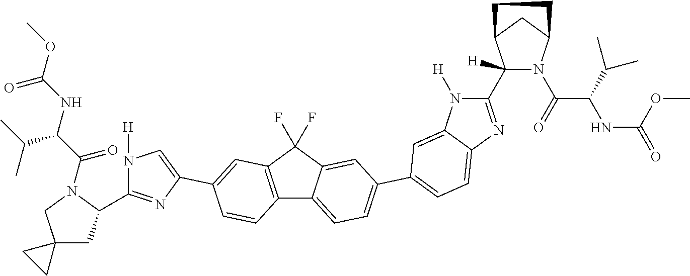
C12=C(C(F)(F)C3=CC(C4=CC=C5C(=C4)N([H])C(C4([H])N(C(C(NC(=O)OC)C(C)C)=O)C6CC4CC6)=N5)=CC=C13)C=C(C1=CN([H])C(C3CC4(CN3C(C(NC(OC)=O)C(C)C)=O)CC4)=N1)C=C2
